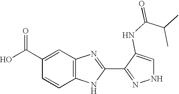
C1=CC(C(O)=O)=CC2=C1NC(C1=NNC=C1NC(C(C)C)=O)=N2
